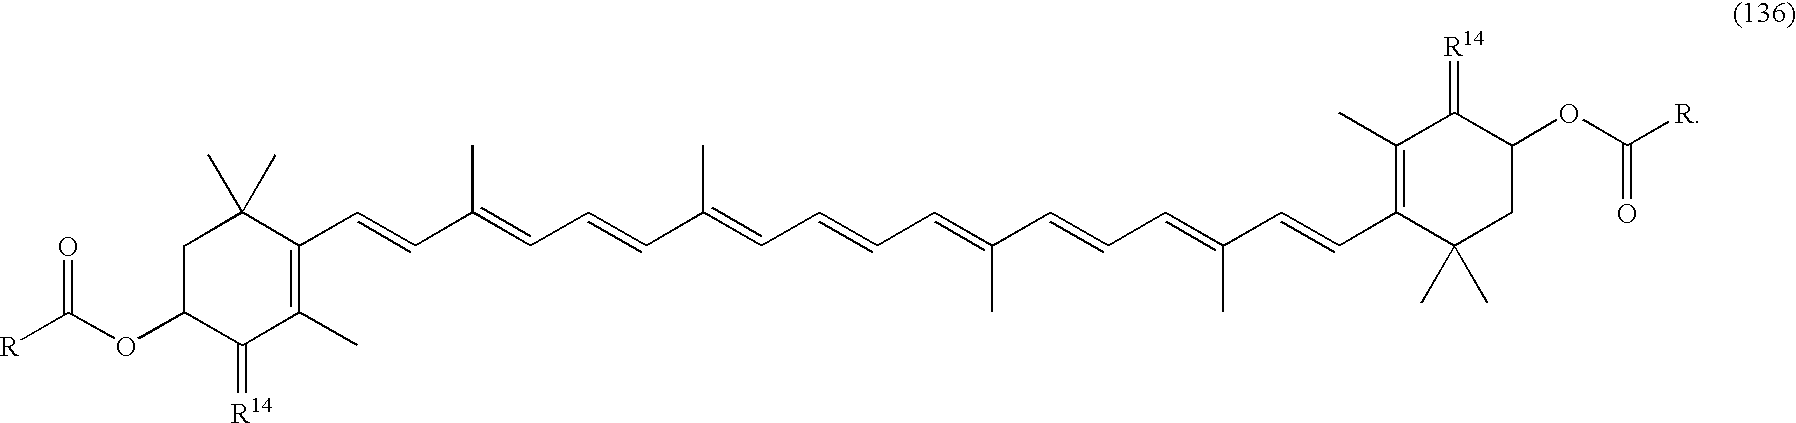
C1(C=CC(=CC=CC(=CC=CC=C(C=CC=C(C=CC2=C(C)C(=[R14])C(OC([R])=O)CC2(C)C)C)C)C)C)=C(C)C(=[R14])C(OC([R])=O)CC1(C)C
